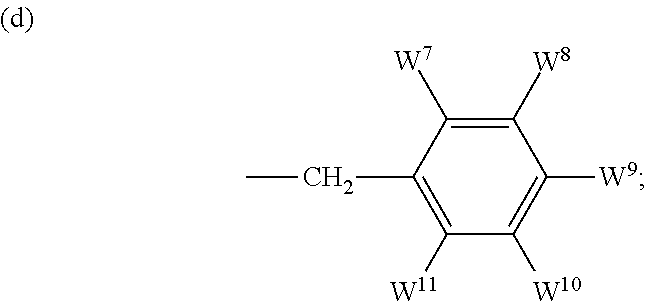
C(C1=C([W11])C([W10])=C([W9])C([W8])=C1[W7])C
